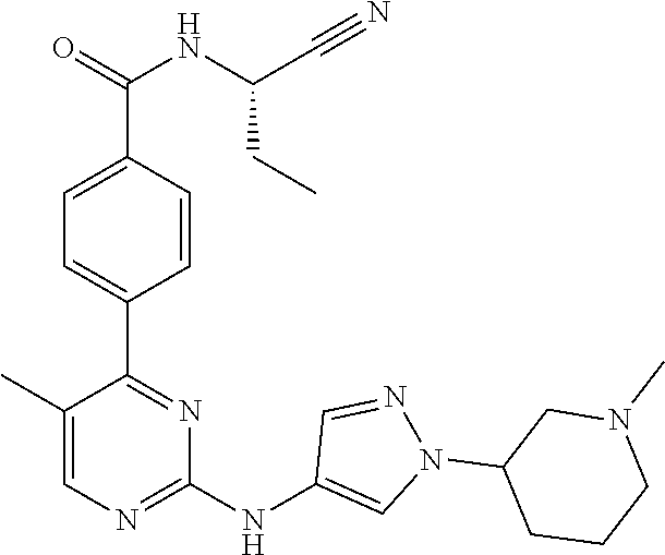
C1(C2=NC(NC3=CN(C4CCCN(C)C4)N=C3)=NC=C2C)=CC=C(C(=O)NC(C#N)CC)C=C1
